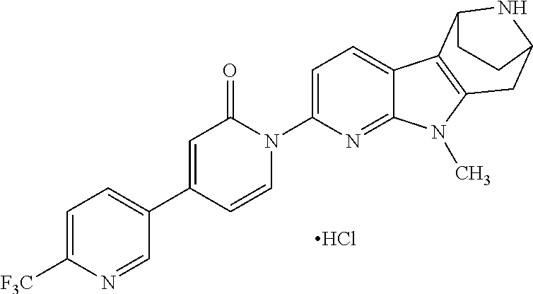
Cl.C1(C2=CC(=O)N(C3=CC=C4C(=N3)N(C)C3=C4C4NC(C3)CC4)C=C2)=CC=C([F3C])N=C1
